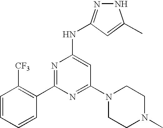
C1=CC=CC(C2=NC(NC3=NNC(C)=C3)=CC(N3CCN(C)CC3)=N2)=C1[CF3]
